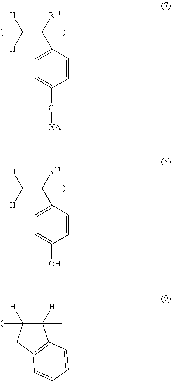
C1(C([R11])(C)C([H])([H])C)=CC=C([G][XA])C=C1.C1(C([R11])(C)C([H])([H])C)=CC=C(O)C=C1.C1([H])(C)C([H])(C)CC2=C1C=CC=C2
